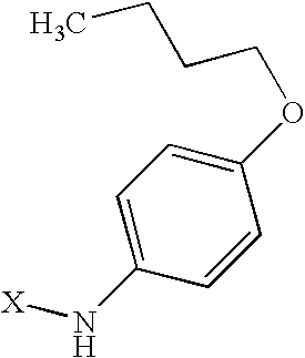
C1(OCCCC)=CC=C(N[X])C=C1
